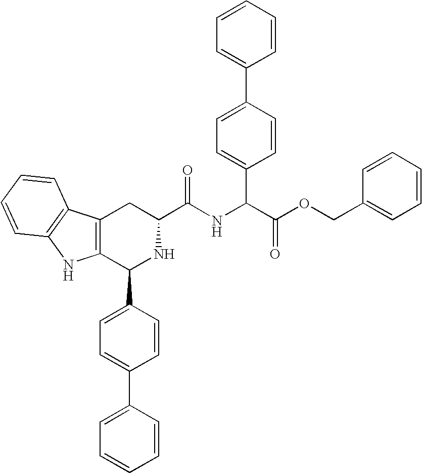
C1(C2=CC=C(C3=CC=CC=C3)C=C2)NC(C(=O)NC(C2=CC=C(C3=CC=CC=C3)C=C2)C(OCC2=CC=CC=C2)=O)CC2=C1NC1=C2C=CC=C1
